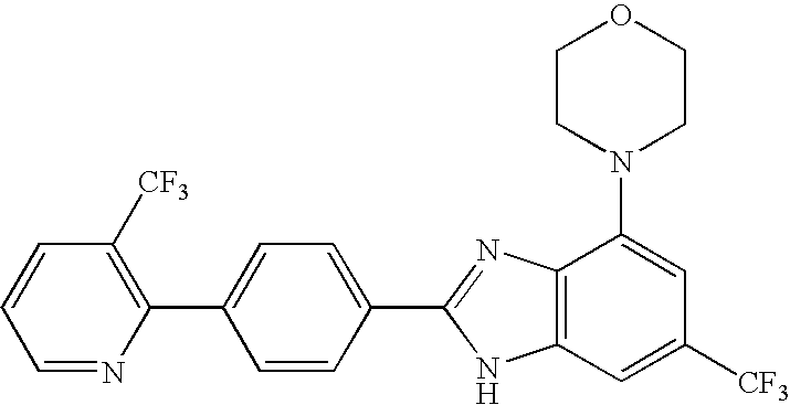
C1=NC(C2=CC=C(C3=NC4=C(N3)C=C([CF3])C=C4N3CCOCC3)C=C2)=C([CF3])C=C1
